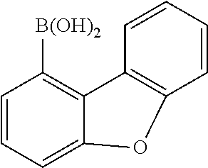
C1=CC=C2C(=C1[B(OH)2])C1=C(C=CC=C1)O2
